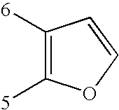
C1([6])=C([5])OC=C1
